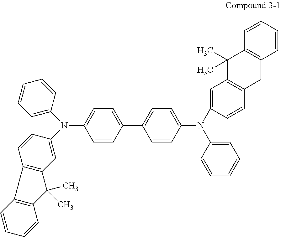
C1=CC(C2=CC=C(N(C3=CC=CC=C3)C3=CC4=C(C=C3)CC3=C(C4(C)C)C=CC=C3)C=C2)=CC=C1N(C1=CC=CC=C1)C1=CC2=C(C=C1)C1=C(C2(C)C)C=CC=C1
